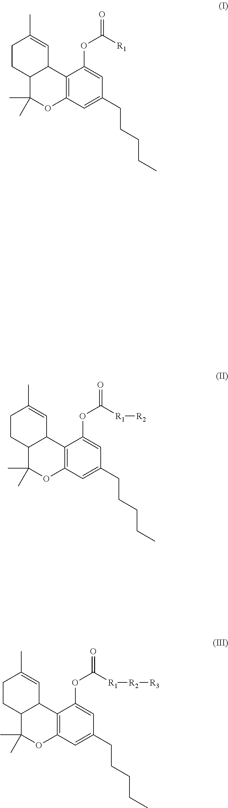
C1CC2C(C=C1C)C1=C(OC2(C)C)C=C(CCCCC)C=C1OC(=O)[R1][R2][R3].C1CC2C(C=C1C)C1=C(OC2(C)C)C=C(CCCCC)C=C1OC(=O)[R1][R2].C1CC2C(C=C1C)C1=C(OC2(C)C)C=C(CCCCC)C=C1OC(=O)[R1]
